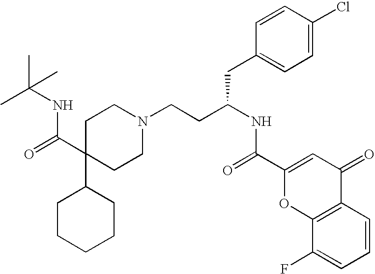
C1C(C(=O)NC(C)(C)C)(C2CCCCC2)CCN(CCC(CC2=CC=C(Cl)C=C2)NC(=O)C2=CC(=O)C3=C(O2)C(F)=CC=C3)C1
